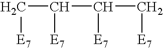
C(C[E7])(C(C[E7])[E7])[E7]
